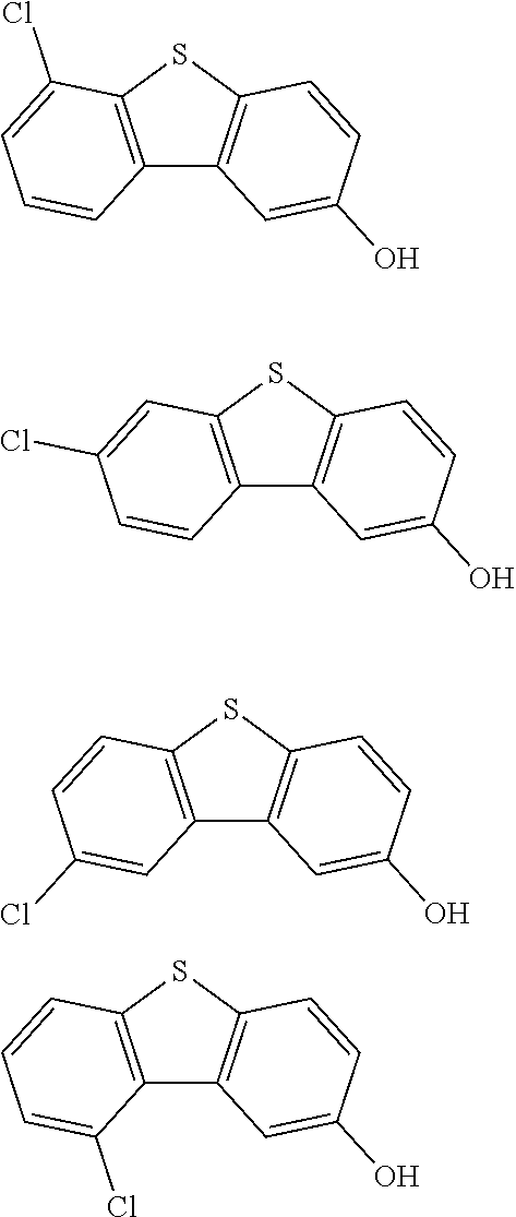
C12=C(SC3=C1C=C(O)C=C3)C(Cl)=CC=C2.C12=C(SC3=C1C=C(O)C=C3)C=C(Cl)C=C2.C12=C(SC3=C1C=C(O)C=C3)C=CC(Cl)=C2.C12=C(SC3=C1C=C(O)C=C3)C=CC=C2Cl
